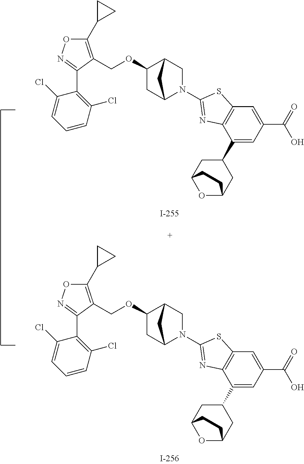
C1(C2CC2)=C(COC2CC3N(C4=NC5=C(C=C(C(=O)O)C=C5C5CC6OC(C5)CC6)S4)CC2C3)C(C2=C(Cl)C=CC=C2Cl)=NO1.C1(C2CC2)=C(COC2CC3N(C4=NC5=C(C=C(C(=O)O)C=C5C5CC6OC(C5)CC6)S4)CC2C3)C(C2=C(Cl)C=CC=C2Cl)=NO1
